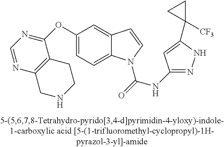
C1(OC2=NC=NC3=C2CCNC3)=CC=C2C(=C1)C=CN2C(=O)NC1=NNC(C2([CF3])CC2)=C1
